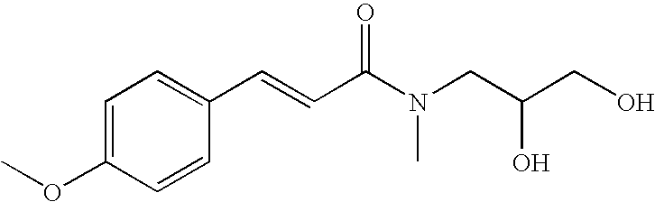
C1=C(OC)C=CC(C=CC(N(CC(CO)O)C)=O)=C1
